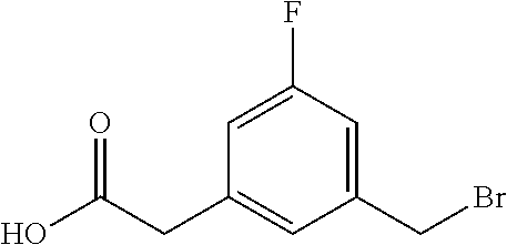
C1(F)=CC(CC(O)=O)=CC(CBr)=C1
